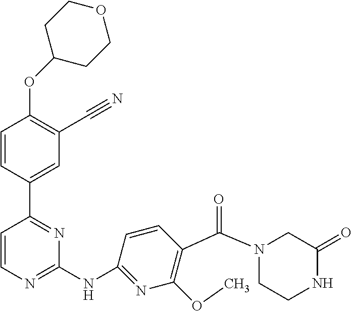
O(C1=C(C#N)C=C(C2=NC(NC3=NC(OC)=C(C(N4CCNC(=O)C4)=O)C=C3)=NC=C2)C=C1)C1CCOCC1
